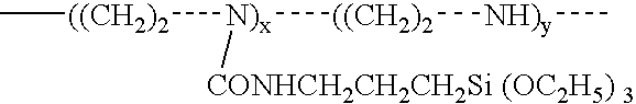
[((CH2)2](C)[N)x]([((CH2)2][NH)y]C)[CONHCH2CH2CH2Si (OC2H5) 3]
